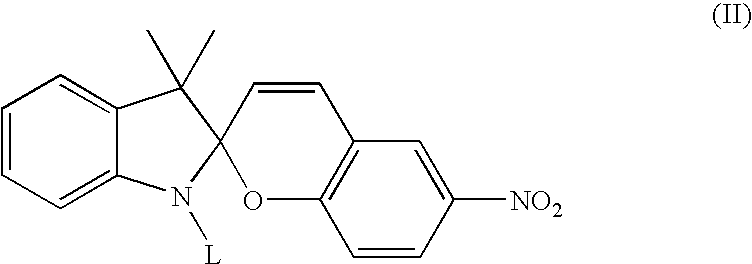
C1=CC2(OC3=C1C=C([NO2])C=C3)N([L])C1=CC=CC=C1C2(C)C
